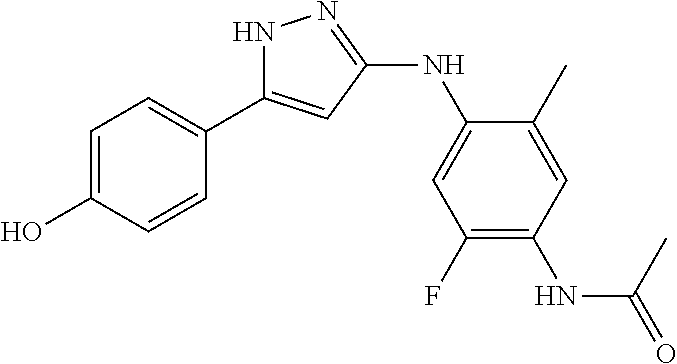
N1C(C2=CC=C(O)C=C2)=CC(NC2=CC(F)=C(NC(=O)C)C=C2C)=N1
